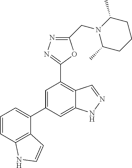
C1C(C)N(CC2=NN=C(C3=C4C(=CC(C5=CC=CC6=C5C=CN6)=C3)NN=C4)O2)C(C)CC1
